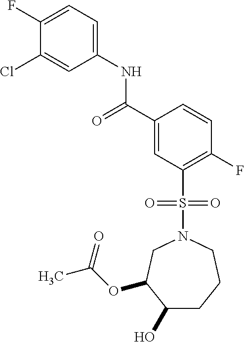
C1(F)=CC=C(NC(C2=CC(S(=O)(=O)N3CC(OC(C)=O)C(O)CCC3)=C(F)C=C2)=O)C=C1Cl
